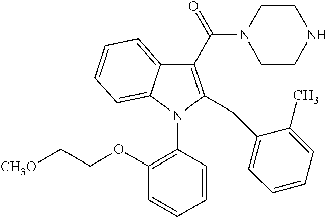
C1(C(=O)N2CCNCC2)=C(CC2=CC=CC=C2C)N(C2=C(OCC[CH3O])C=CC=C2)C2=CC=CC=C12
